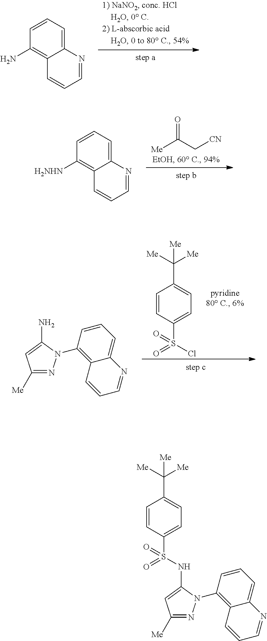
C1=CC(N)=C2C(=C1)N=CC=C2.C1=CC([H2NHN])=C2C(=C1)N=CC=C2.[Me]C(C[CN])=O.C1([Me])=NN(C2=C3C(=CC=C2)N=CC=C3)C(N)=C1.C1=CC(S(Cl)(=O)=O)=CC=C1C([Me])([Me])[Me].C1=CC(S(=O)(=O)NC2=CC([Me])=NN2C2=C3C(=CC=C2)N=CC=C3)=CC=C1C([Me])([Me])[Me]
